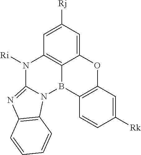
C12=CC([Rj])=CC3=C1B(C1=C(O2)C=C([Rk])C=C1)N1C(=NC2=C1C=CC=C2)N3[Ri]
